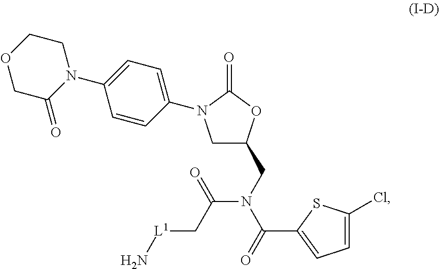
C1C(CN(C(=O)C2=CC=C(Cl)S2)C(=O)C[L1]N)OC(=O)N1C1=CC=C(N2CCOCC2=O)C=C1
